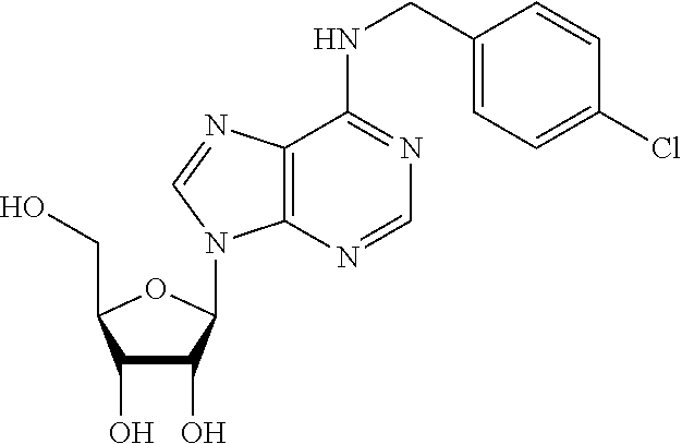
C1(O)C(O)C(N2C3=C(C(NCC4=CC=C(Cl)C=C4)=NC=N3)N=C2)OC1CO
